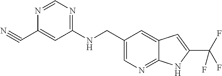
C1(NCC2=CN=C3C(=C2)C=C(C(F)(F)F)N3)=NC=NC(C#N)=C1
